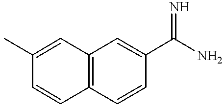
C12=C(C=CC(C(N)=N)=C1)C=CC(C)=C2
